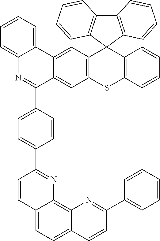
C12=C(C3(C4=C(S1)C=C1C(=C4)C4=CC=CC=C4N=C1C1=CC=C(C4=NC5=C6C(=CC=C5C=C4)C=CC(C4=CC=CC=C4)=N6)C=C1)C1=C(C4=C3C=CC=C4)C=CC=C1)C=CC=C2
